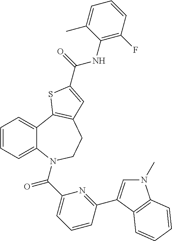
C1=CC=C2C(=C1)C1=C(CCN2C(C2=CC=CC(C3=CN(C)C4=C3C=CC=C4)=N2)=O)C=C(C(=O)NC2=C(F)C=CC=C2C)S1
